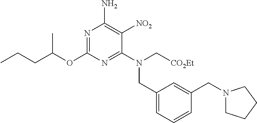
N1=C(OC(CCC)C)N=C(N(C[CO2Et])CC2=CC=CC(CN3CCCC3)=C2)C([NO2])=C1N
